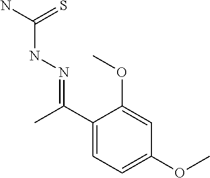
C1(C(=NNC(=S)N)C)=CC=C(OC)C=C1OC
